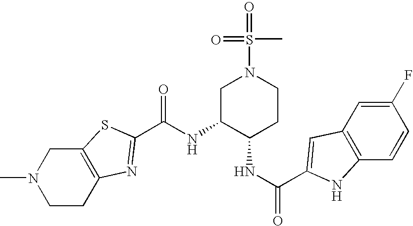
C12=C(CCN(C)C1)N=C(C(NC1C(NC(=O)C3=CC4=C(C=CC(F)=C4)N3)CCN(S(=O)(C)=O)C1)=O)S2
